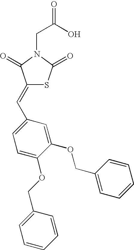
C(N1C(=O)C(=CC2=CC=C(OCC3=CC=CC=C3)C(OCC3=CC=CC=C3)=C2)SC1=O)C(=O)O
